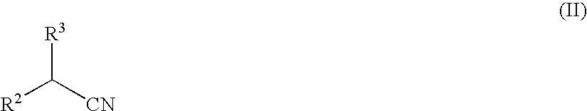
[R3]C([CN])[R2]
